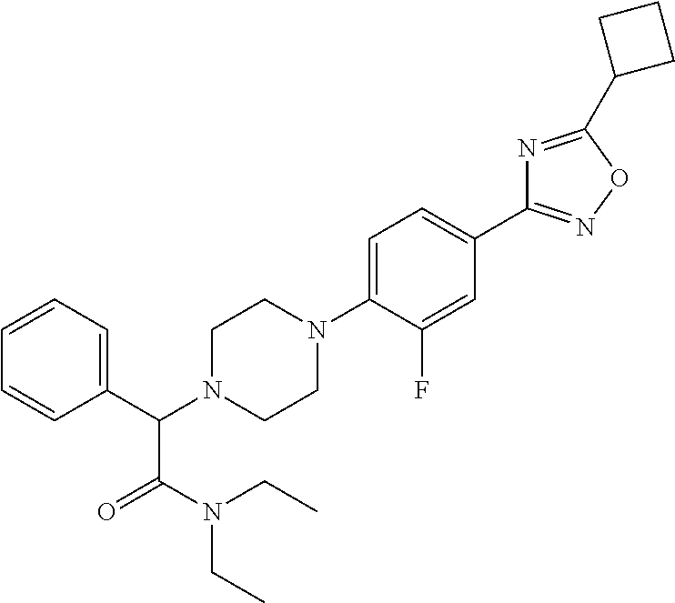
C1(C(N2CCN(C3=CC=C(C4=NOC(C5CCC5)=N4)C=C3F)CC2)C(N(CC)CC)=O)=CC=CC=C1
